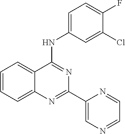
C1=CC=C2C(=C1)C(NC1=CC=C(F)C(Cl)=C1)=NC(C1=CN=CC=N1)=N2
